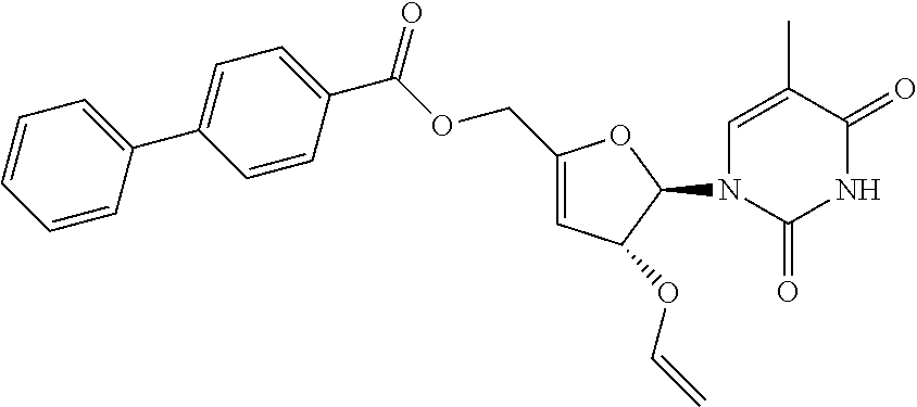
C1=CC=CC(C2=CC=C(C(=O)OCC3=CC(OC=C)C(N4C=C(C)C(=O)NC4=O)O3)C=C2)=C1
